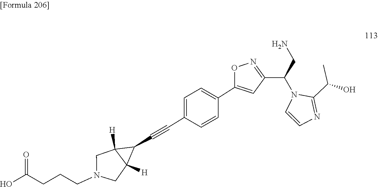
C1(C(C)O)=NC=CN1C(C1=NOC(C2=CC=C(C#CC3C4([H])C3([H])CN(CCCC(O)=O)C4)C=C2)=C1)CN
